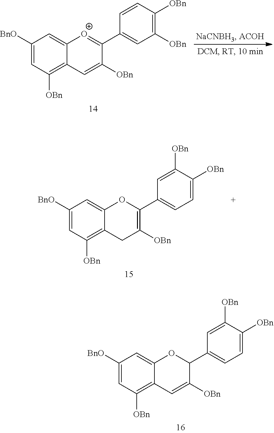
C1([BnO])=CC([OBn])=C2C(=C1)OC(C1=CC=C([OBn])C([OBn])=C1)C([OBn])=C2.C1([BnO])=CC([OBn])=C2C(=C1)[O+]=C(C1=CC([OBn])=C([OBn])C=C1)C([OBn])=C2.C1([BnO])=CC([OBn])=C2C(=C1)OC(C1=CC=C([OBn])C([OBn])=C1)=C([OBn])C2
